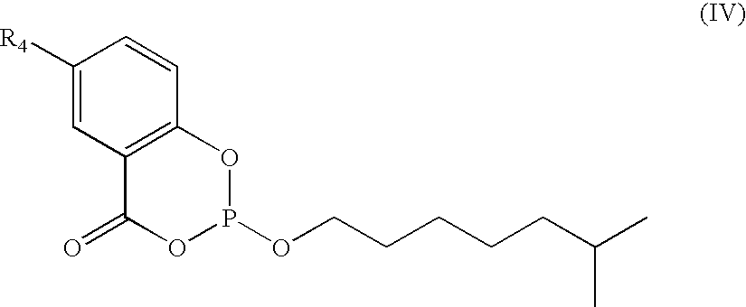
C1([R4])=CC2=C(C=C1)OP(OCCCCCC(C)C)OC2=O
